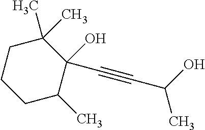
C1CC(C)C(C#CC(C)O)(O)C(C)(C)C1
